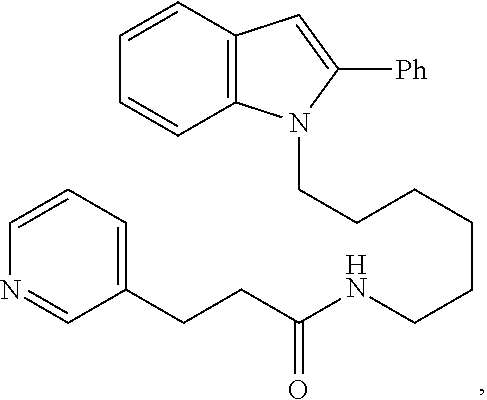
C12=C(C=CC=C1)C=C([Ph])N2CCCCCCNC(CCC1=CC=CN=C1)=O
